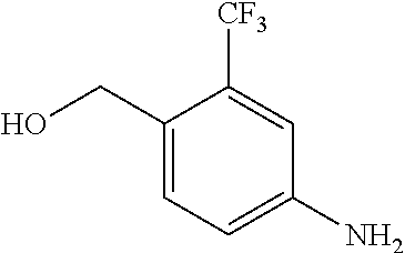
C1(CO)=CC=C(N)C=C1[CF3]
